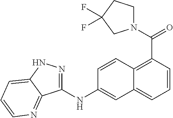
N1(C(=O)C2=C3C(=CC=C2)C=C(NC2=NNC4=CC=CN=C24)C=C3)CCC(F)(F)C1
